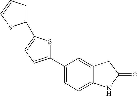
C1(C2=CC=C(C3=CC=CS3)S2)=CC=C2C(=C1)CC(=O)N2
